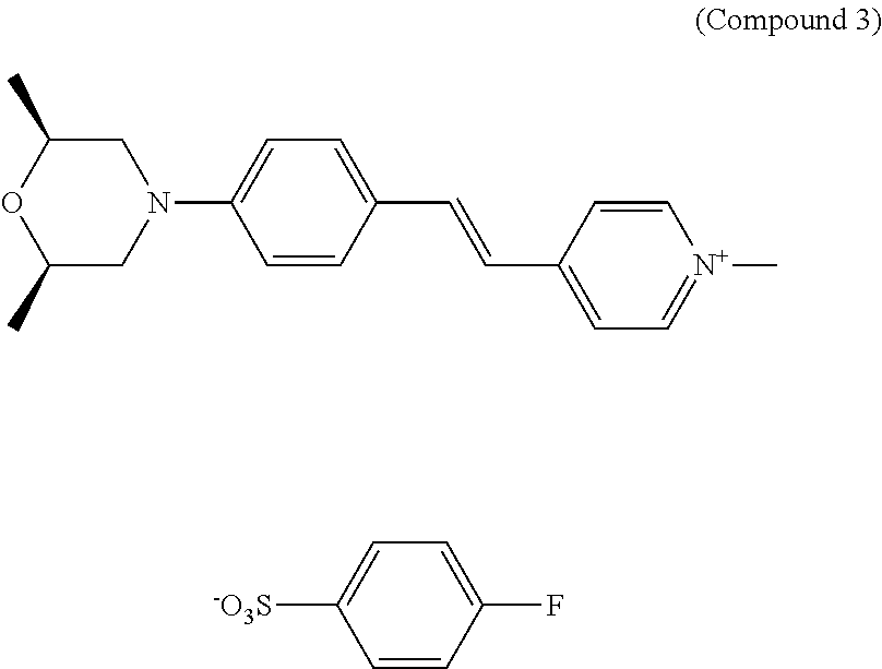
C1=CC(C=CC2=CC=C(N3CC(C)OC(C)C3)C=C2)=CC=[N+]1C.C1=CC(F)=CC=C1[-O3S]
